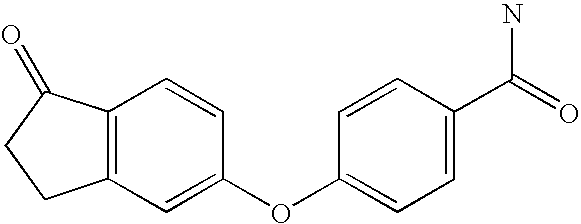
C12=C(C=C(OC3=CC=C(C(=O)N)C=C3)C=C1)CCC2=O
